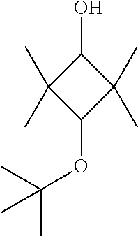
C1(OC(C)(C)C)C(C)(C)C(O)C1(C)C
